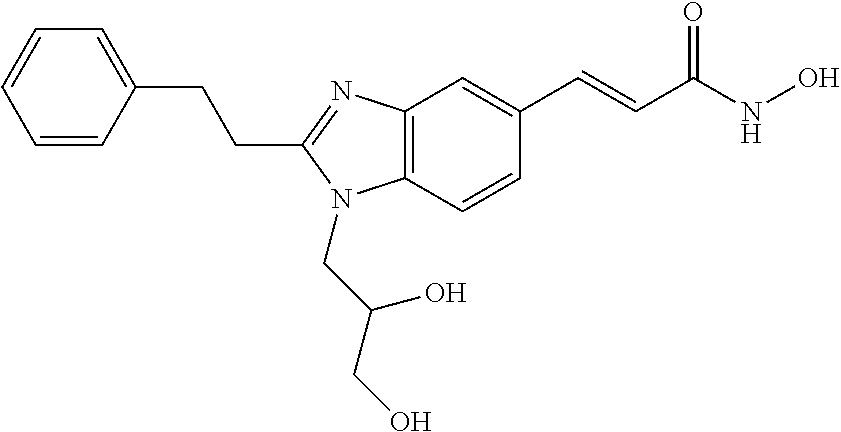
C1=CC(CCC2=NC3=C(N2CC(CO)O)C=CC(C=CC(NO)=O)=C3)=CC=C1
